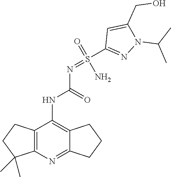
C1(NC(N=S(C2=NN(C(C)C)C(CO)=C2)(N)=O)=O)=C2C(=NC3=C1CCC3(C)C)CCC2
